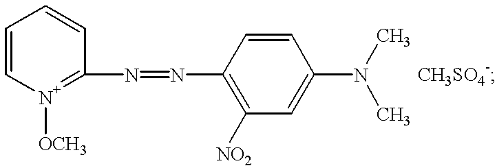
C1=C[N+]([OCH3])=C(N=NC2=C([NO2])C=C(N(C)C)C=C2)C=C1
